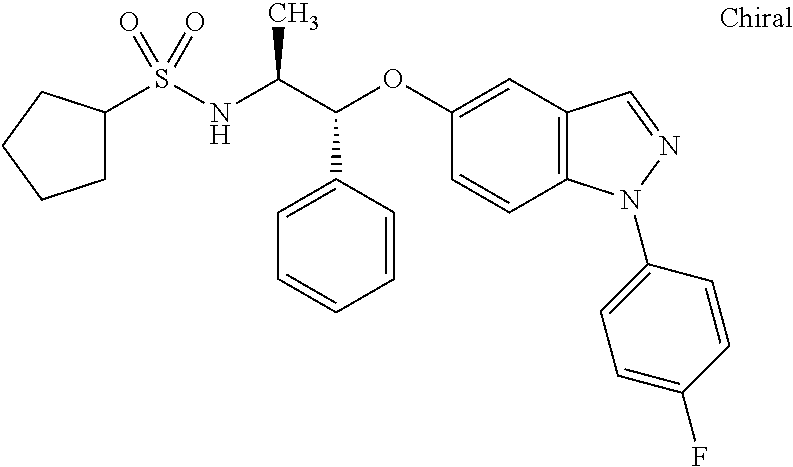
C1=CC=CC(C(C(NS(=O)(=O)C2CCCC2)C)OC2=CC3=C(N(C4=CC=C(F)C=C4)N=C3)C=C2)=C1
